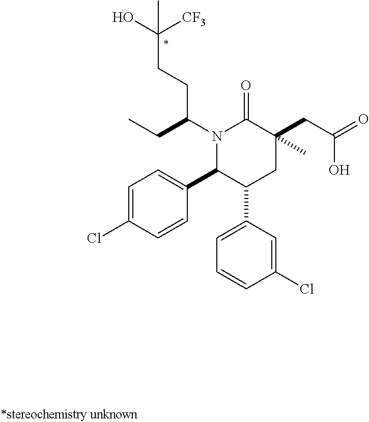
N1(C(CCC(O)([CF3])C)CC)C(C2=CC=C(Cl)C=C2)C(C2=CC=CC(Cl)=C2)CC(CC(=O)O)(C)C1=O
